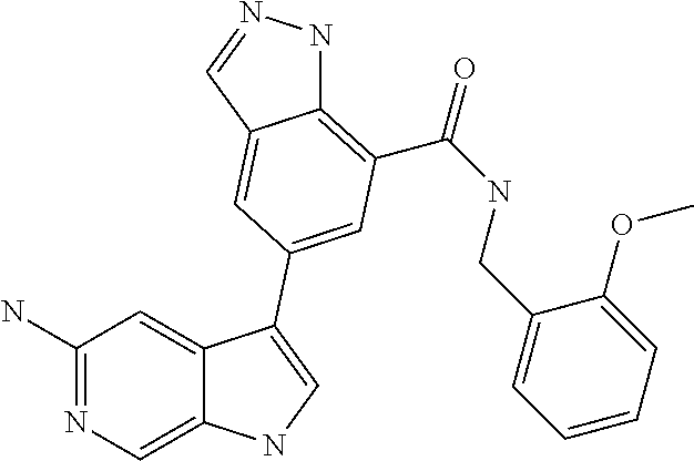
C1(N)=NC=C2C(=C1)C(C1=CC(C(=O)NCC3=CC=CC=C3OC)=C3NN=CC3=C1)=CN2
